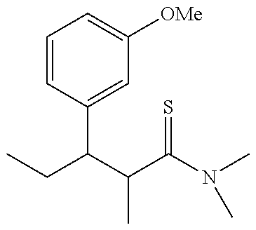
CCC(C(C(N(C)C)=S)C)C1=CC([OMe])=CC=C1
